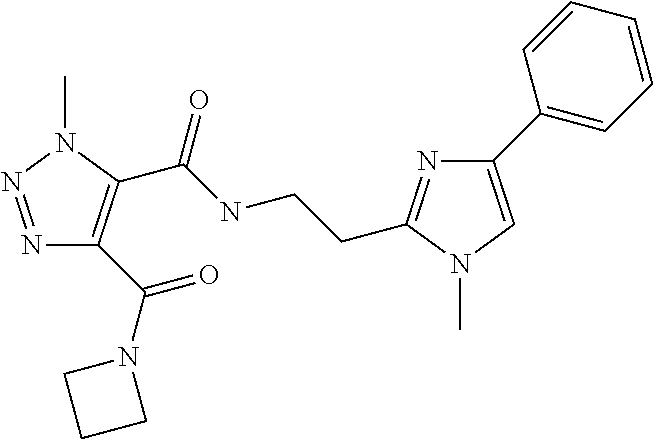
N1=NN(C)C(C(NCCC2=NC(C3=CC=CC=C3)=CN2C)=O)=C1C(=O)N1CCC1
